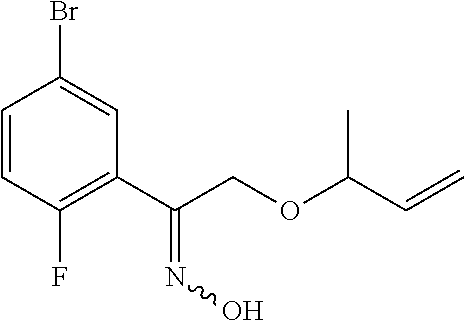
C(COC(C=C)C)(=NO)C1=C(F)C=CC(Br)=C1
